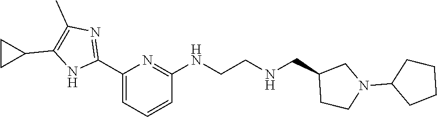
C1CC1C1=C(C)N=C(C2=CC=CC(NCCNCC3CN(C4CCCC4)CC3)=N2)N1
